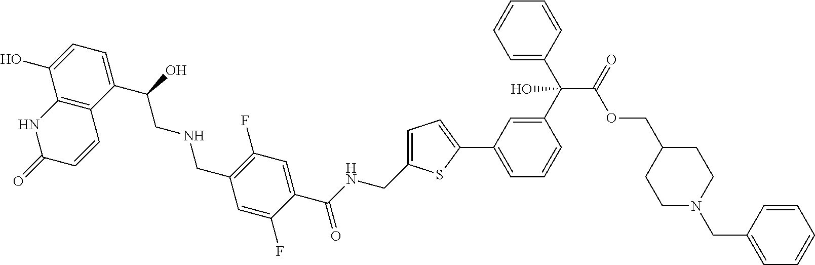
C1(C(CNCC2=C(F)C=C(C(NCC3=CC=C(C4=CC=CC(C(C5=CC=CC=C5)(C(OCC5CCN(CC6=CC=CC=C6)CC5)=O)O)=C4)S3)=O)C(F)=C2)O)=CC=C(O)C2=C1C=CC(=O)N2
